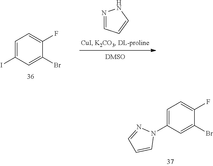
C1=C(I)C=C(Br)C(F)=C1.N1=CC=CN1.C1=C(N2N=CC=C2)C=C(Br)C(F)=C1
